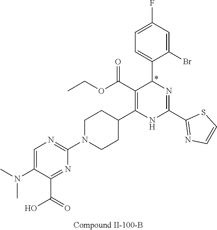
C1=C(Br)C(C2N=C(C3=NC=CS3)NC(C3CCN(C4=NC=C(N(C)C)C(C(=O)O)=N4)CC3)=C2C(OCC)=O)=CC=C1F
